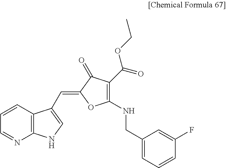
C1=NC2=C(C=C1)C(C=C1OC(NCC3=CC=CC(F)=C3)=C(C(=O)OCC)C1=O)=CN2
